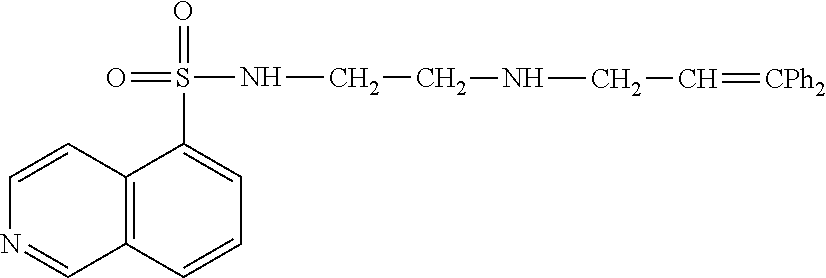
C12=C(C=CN=C1)C(S(=O)(NCCNCC=[CPh2])=O)=CC=C2
